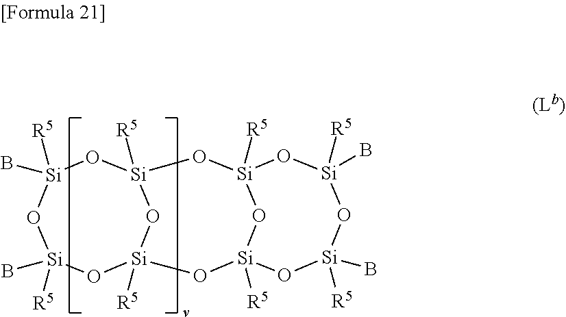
O1[Si]2([R5])O[Si]([R5])(B)O[Si]([R5])(B)O[Si]1([R5])O[Si]1([R5])O[Si]([R5])(O2)O[Si]([R5])(B)O[Si](B)([R5])O1
